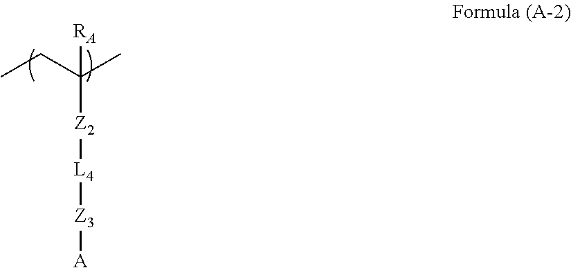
CCC(C)([Z2][L4][Z3][A])[RA]
